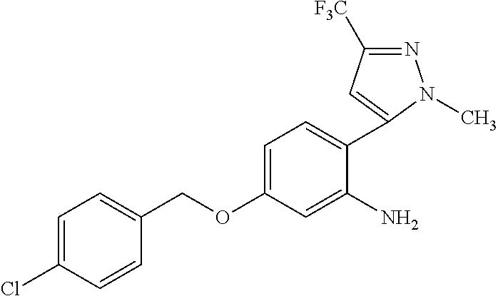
C1(OCC2=CC=C(Cl)C=C2)=CC=C(C2=CC([F3C])=NN2C)C(N)=C1
